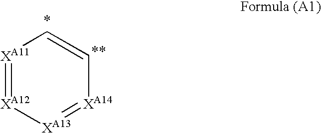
[XA11]1=[XA12][XA13]=[XA14]C=C1
